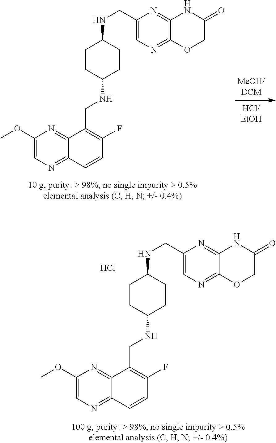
C1=C(OC)N=C2C(=N1)C=CC(F)=C2CNC1CCC(NCC2=CN=C3C(=N2)NC(=O)CO3)CC1.Cl.C1=C(OC)N=C2C(=N1)C=CC(F)=C2CNC1CCC(NCC2=CN=C3C(=N2)NC(=O)CO3)CC1
